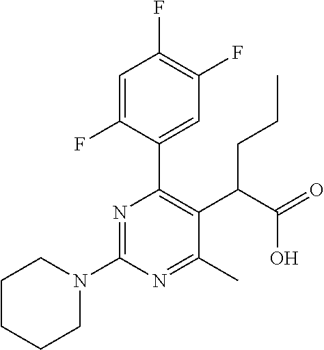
C1CCCN(C2=NC(C3=CC(F)=C(F)C=C3F)=C(C(C(=O)O)CCC)C(C)=N2)C1
